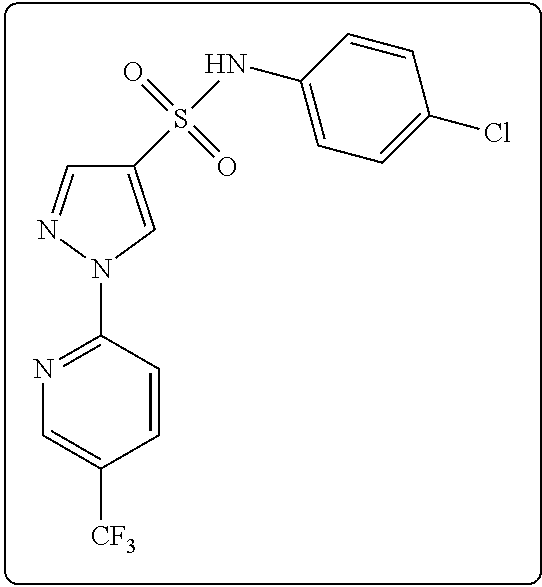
C1(S(NC2=CC=C(Cl)C=C2)(=O)=O)=CN(C2=NC=C([CF3])C=C2)N=C1
